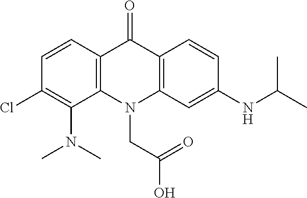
C12=C(N(CC(=O)O)C3=C(C1=O)C=CC(NC(C)C)=C3)C(N(C)C)=C(Cl)C=C2
